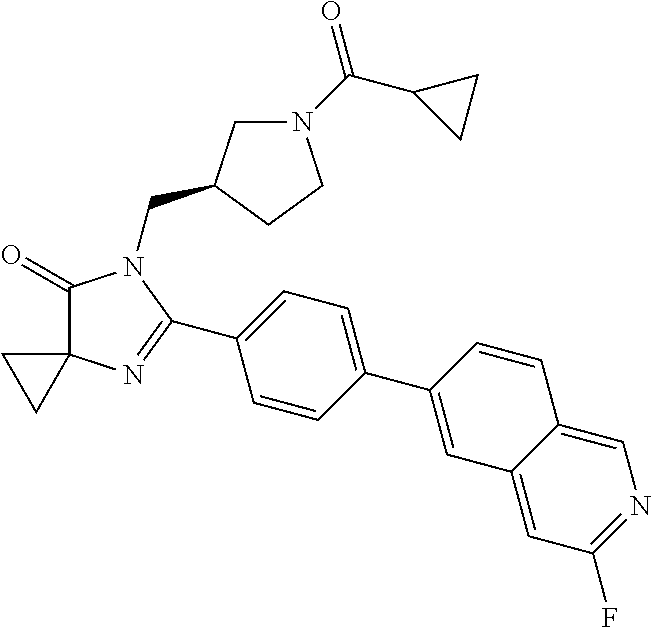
C1(=O)C2(N=C(C3=CC=C(C4=CC5=CC(F)=NC=C5C=C4)C=C3)N1CC1CN(C(C3CC3)=O)CC1)CC2
